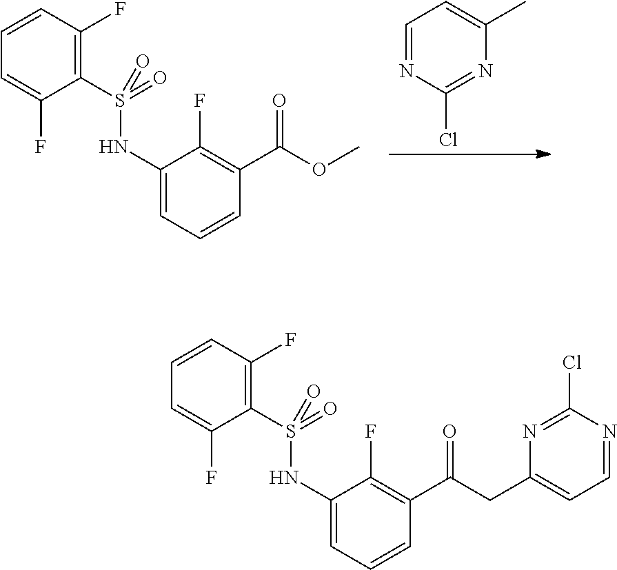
C1(S(=O)(NC2=CC=CC(C(OC)=O)=C2F)=O)=C(F)C=CC=C1F.C1=NC(Cl)=NC(C)=C1.C1(S(=O)(NC2=CC=CC(C(CC3=CC=NC(Cl)=N3)=O)=C2F)=O)=C(F)C=CC=C1F
